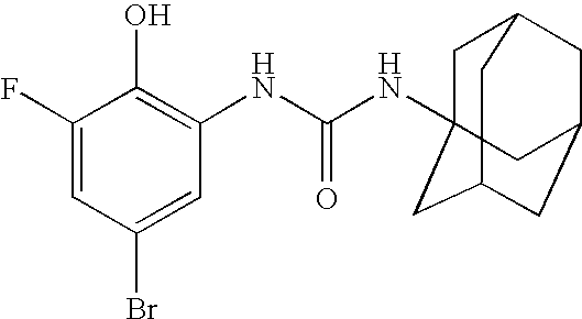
C1(F)=CC(Br)=CC(NC(NC23CC4CC(CC(C2)C4)C3)=O)=C1O
